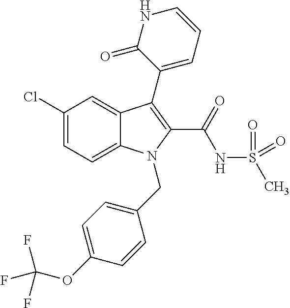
C12=CC=C(Cl)C=C1C(C1=CC=CNC1=O)=C(C(=O)NS(C)(=O)=O)N2CC1=CC=C(OC(F)(F)F)C=C1
